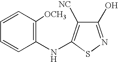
C1(O)=NSC(NC2=C([OCH3])C=CC=C2)=C1[NC]
